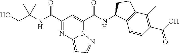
C(O)C(NC(C1=NC2=CC=NN2C(C(NC2C3=C(C(C)=C(C(O)=O)C=C3)CC2)=O)=C1)=O)(C)C
